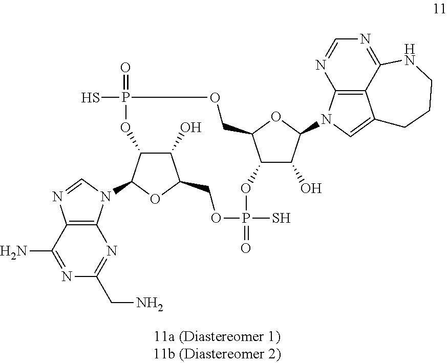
C1(N)=NC(CN)=NC2=C1N=CN2C1C2C(O)C(O1)COP(S)(=O)OC1C(O)C(N3C4=C5C(=C3)CCCNC5=NC=N4)OC1COP(S)(=O)O2
